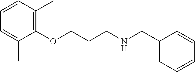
C1(OCCCNCC2=CC=CC=C2)=C(C)C=CC=C1C
